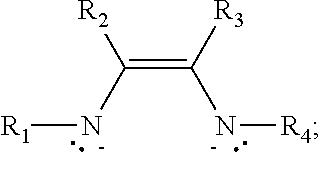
C(=C([R3])[N-][R4])([N-][R1])[R2]
